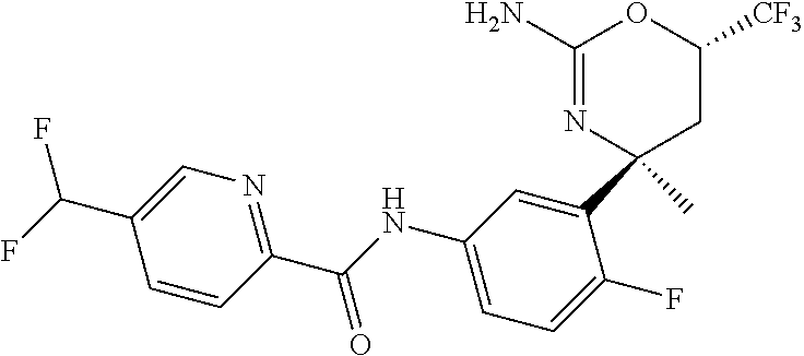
C1(N)=NC(C2=CC(NC(C3=NC=C(C(F)F)C=C3)=O)=CC=C2F)(C)CC([CF3])O1
